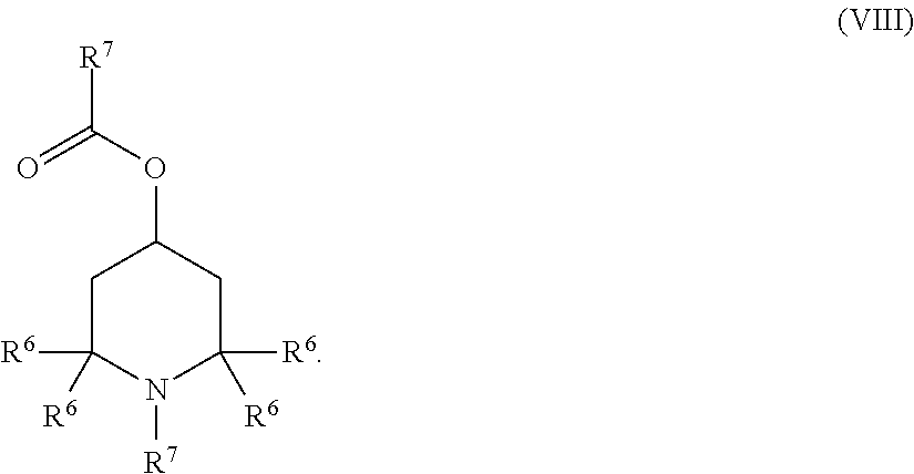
C1C([R6])([R6])N([R7])C([R6])([R6])CC1OC([R7])=O
